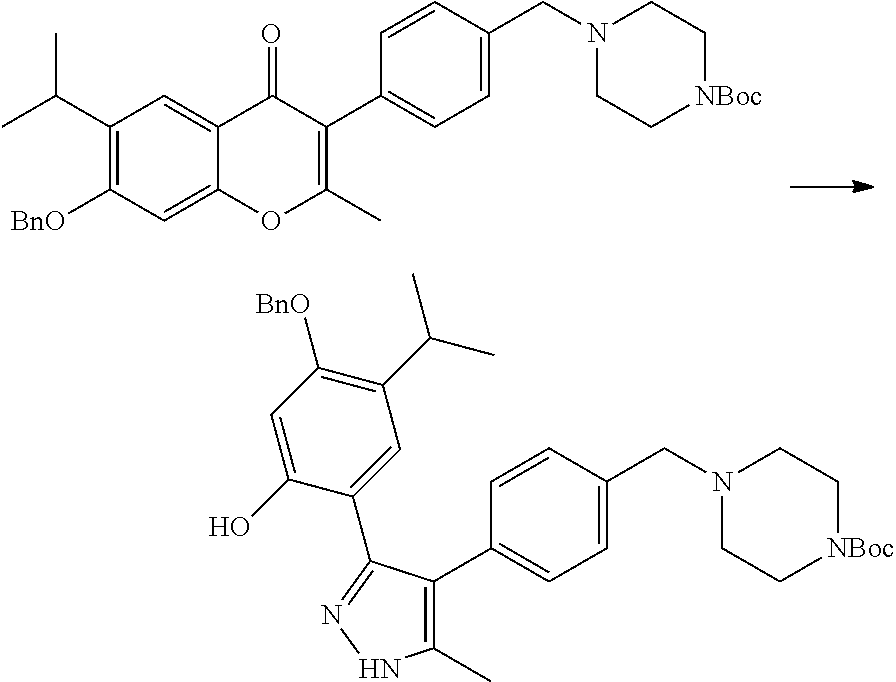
CC(C1=C([BnO])C=C2C(=C1)C(=O)C(C1=CC=C(CN3CC[NBoc]CC3)C=C1)=C(C)O2)C.C1=CC(CN2CC[NBoc]CC2)=CC=C1C1=C(C)NN=C1C1=CC(C(C)C)=C([BnO])C=C1O
